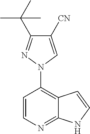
C1=CC(N2N=C(C(C)(C)C)C([CN])=C2)=C2C(=N1)NC=C2
